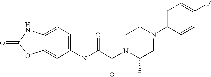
O=C1OC2=CC(NC(C(=O)N3C(C)CN(C4=CC=C(F)C=C4)CC3)=O)=CC=C2N1
